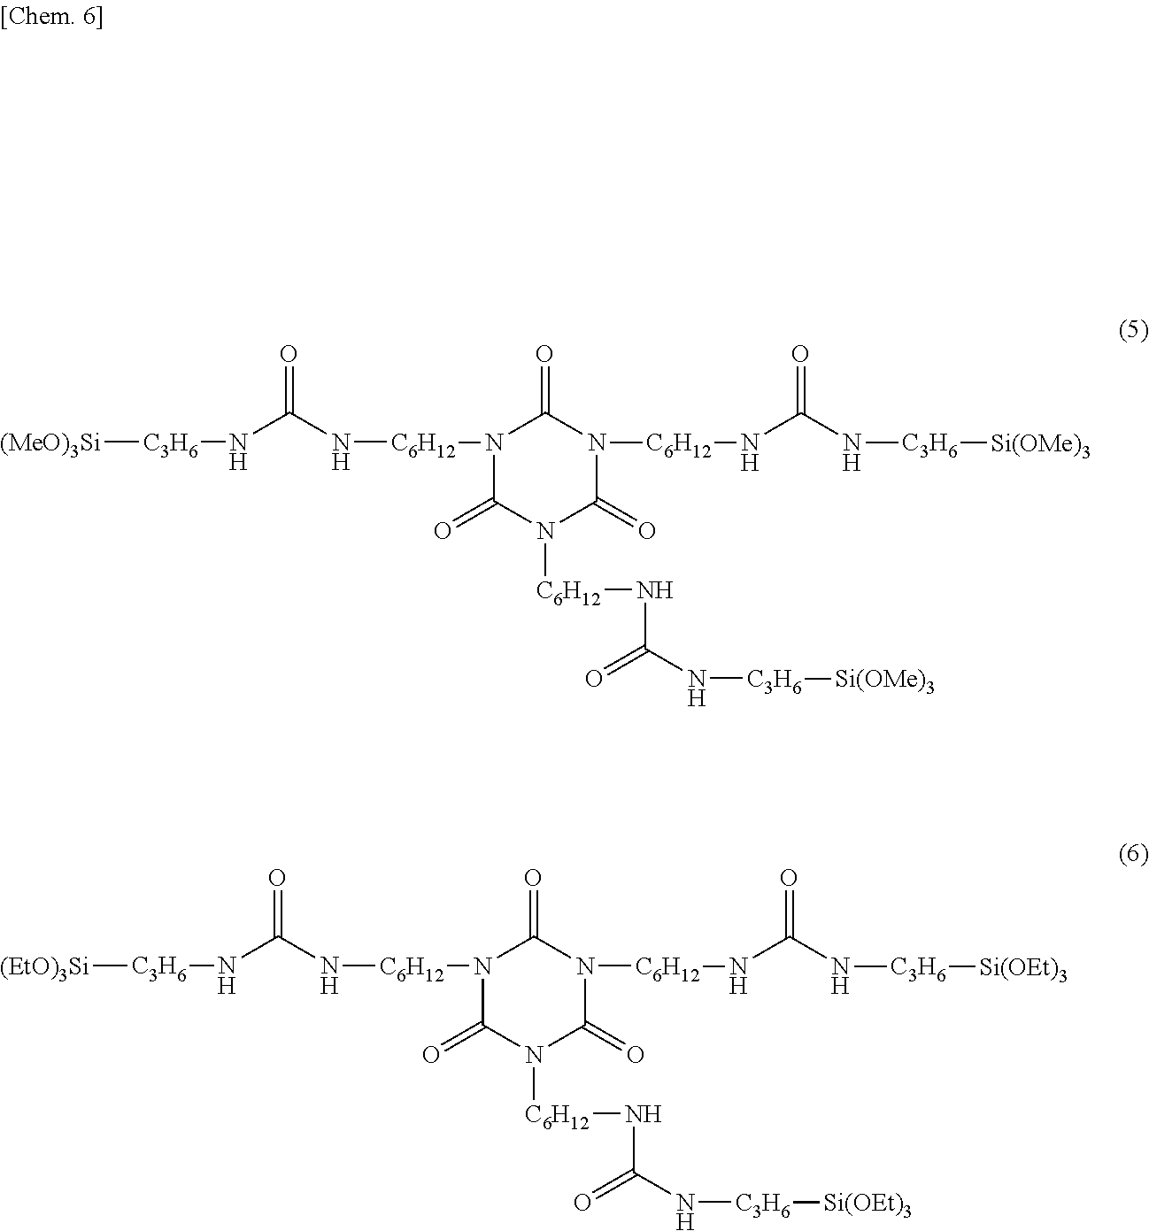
[(MeO)3Si][C3H6]NC(N[C6H12]N1C(=O)N([C6H12]NC(N[C3H6][Si(OMe)3])=O)C(=O)N([C6H12]NC(N[C3H6][Si(OMe)3])=O)C1=O)=O.[(EtO)3Si][C3H6]NC(N[C6H12]N1C(=O)N([C6H12]NC(N[C3H6][Si(OEt)3])=O)C(=O)N([C6H12]NC(N[C3H6][Si(OEt)3])=O)C1=O)=O
